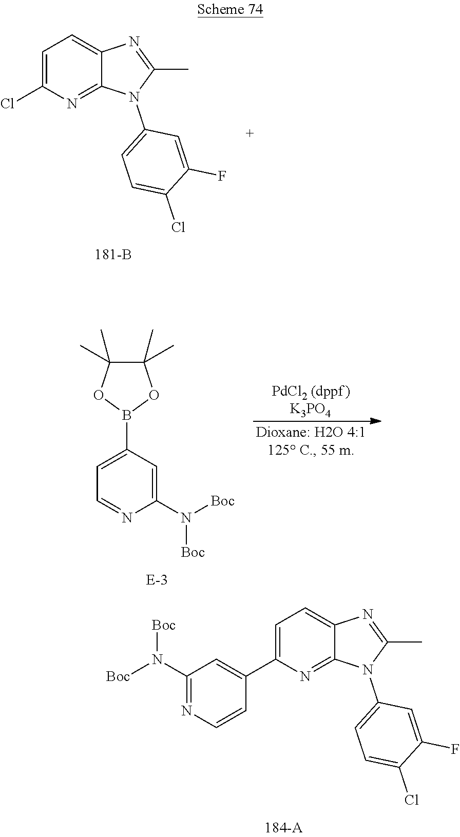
C1=C(Cl)N=C2C(=C1)N=C(C)N2C1=CC=C(Cl)C(F)=C1.C1=C(C2=CC(N([Boc])[Boc])=NC=C2)N=C2C(=C1)N=C(C)N2C1=CC=C(Cl)C(F)=C1.C1=C(B2OC(C)(C)C(C)(C)O2)C=C(N([Boc])[Boc])N=C1
